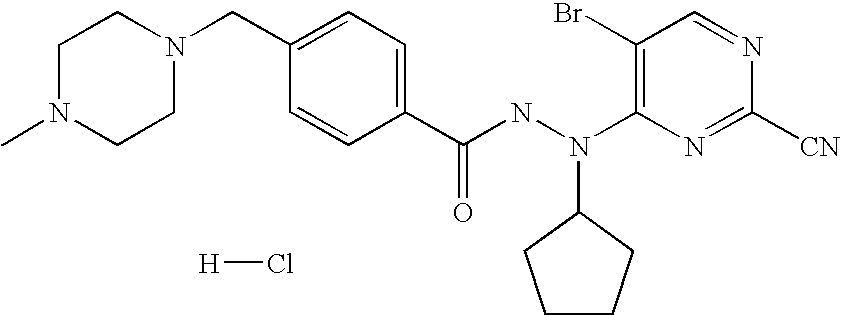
C1=NC([CN])=NC(N(NC(C2=CC=C(CN3CCN(C)CC3)C=C2)=O)C2CCCC2)=C1Br.[H]Cl
